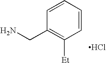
C1=CC=CC(CN)=C1[Et].Cl
